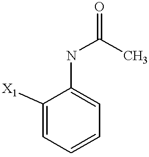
C1([X1])=CC=CC=C1NC(C)=O
